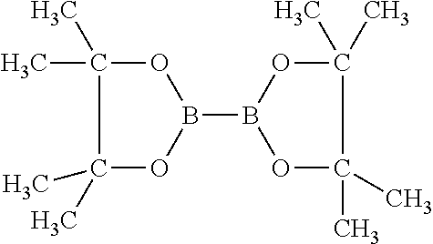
O1C(C)(C)C(C)(C)OB1B1OC(C)(C)C(C)(C)O1
